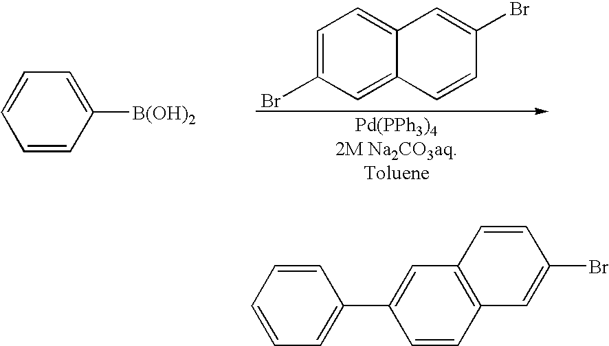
C1=C(Br)C=C2C(=C1)C=C(Br)C=C2.C1=CC([B(OH)2])=CC=C1.C1=CC2=C(C=C1C1=CC=CC=C1)C=CC(Br)=C2
